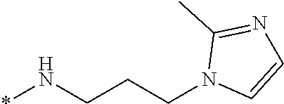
C(CN1C=CN=C1C)CN*
